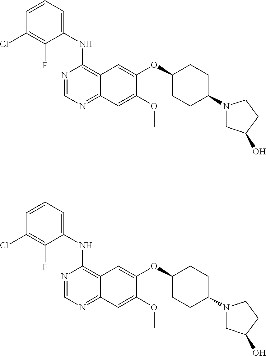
N1=CN=C2C(=C1NC1=CC=CC(Cl)=C1F)C=C(OC1CCC(N3CC(O)CC3)CC1)C(OC)=C2.N1=CN=C2C(=C1NC1=CC=CC(Cl)=C1F)C=C(OC1CCC(N3CC(O)CC3)CC1)C(OC)=C2
